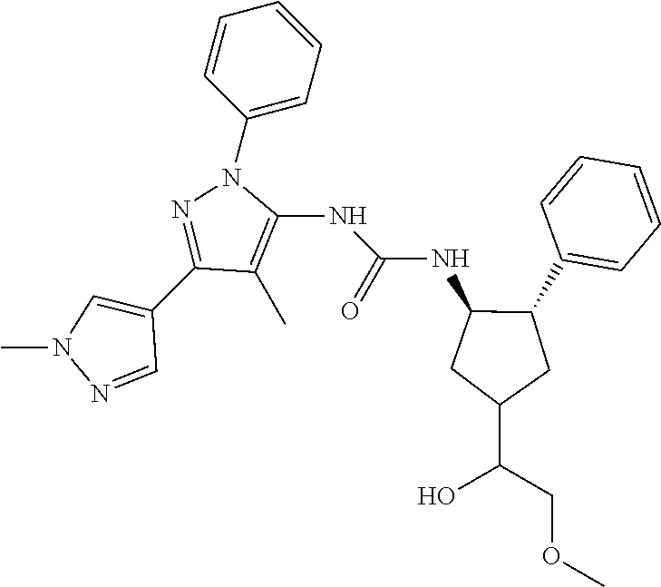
C1(C)=C(NC(=O)NC2CC(C(COC)O)CC2C2=CC=CC=C2)N(C2=CC=CC=C2)N=C1C1=CN(C)N=C1
